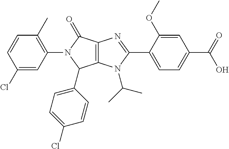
C1(Cl)=CC(N2C(C3=CC=C(Cl)C=C3)C3=C(C2=O)N=C(C2=CC=C(C(O)=O)C=C2OC)N3C(C)C)=C(C)C=C1
